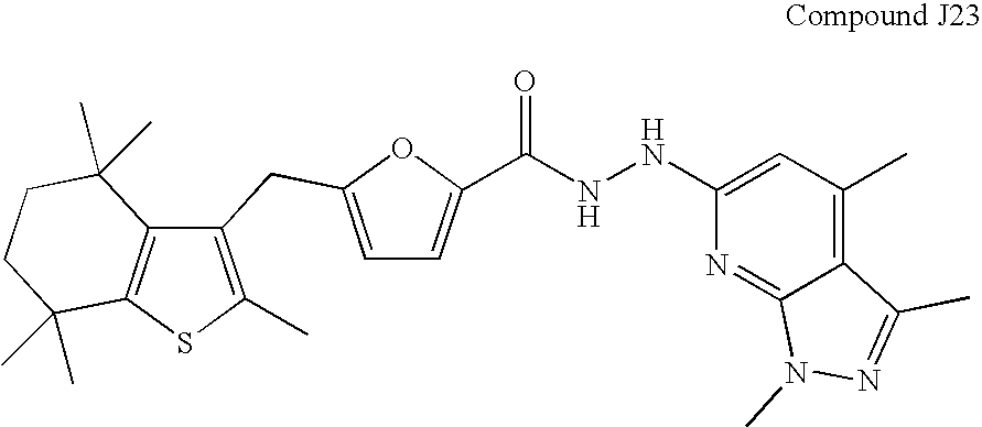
C1(CC2=CC=C(C(NNC3=CC(C)=C4C(=N3)N(C)N=C4C)=O)O2)=C(C)SC2=C1C(C)(C)CCC2(C)C
